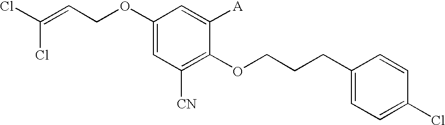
C1(OCC=C(Cl)Cl)=CC([CN])=C(OCCCC2=CC=C(Cl)C=C2)C([A])=C1
